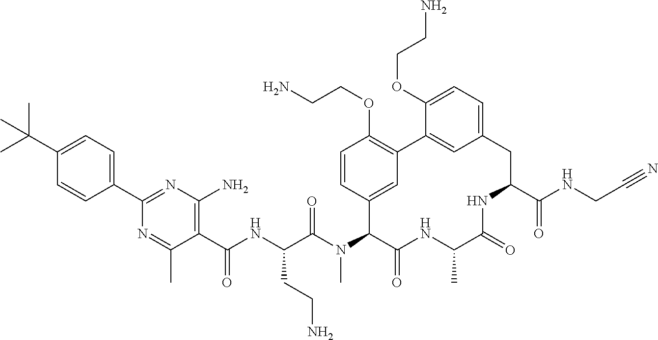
C1(C(NC(C(N(C2C(=O)NC(C)C(=O)NC(C(NCC#N)=O)CC3=CC=C(OCCN)C(=C3)C3=C(OCCN)C=CC2=C3)C)=O)CCN)=O)=C(N)N=C(C2=CC=C(C(C)(C)C)C=C2)N=C1C
